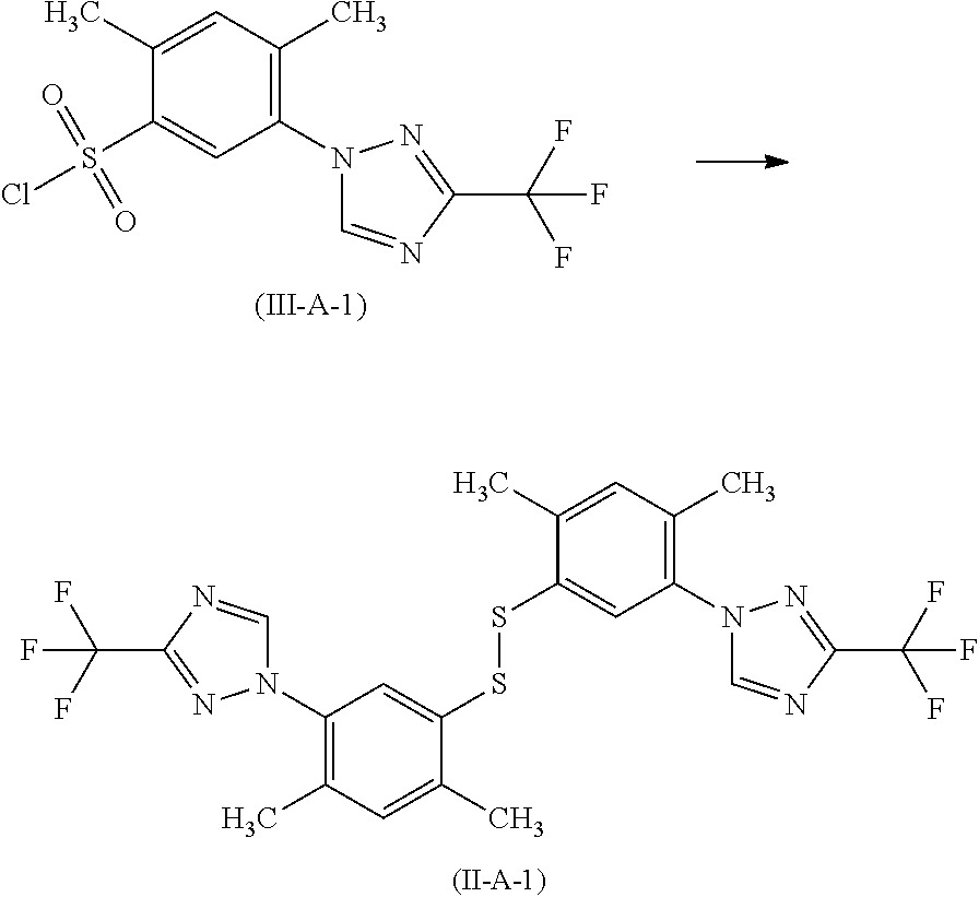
C1(N2C=NC(C(F)(F)F)=N2)=C(C)C=C(C)C(SSC2=CC(N3C=NC(C(F)(F)F)=N3)=C(C)C=C2C)=C1.C1(C)=CC(C)=C(N2C=NC(C(F)(F)F)=N2)C=C1S(=O)(=O)Cl
